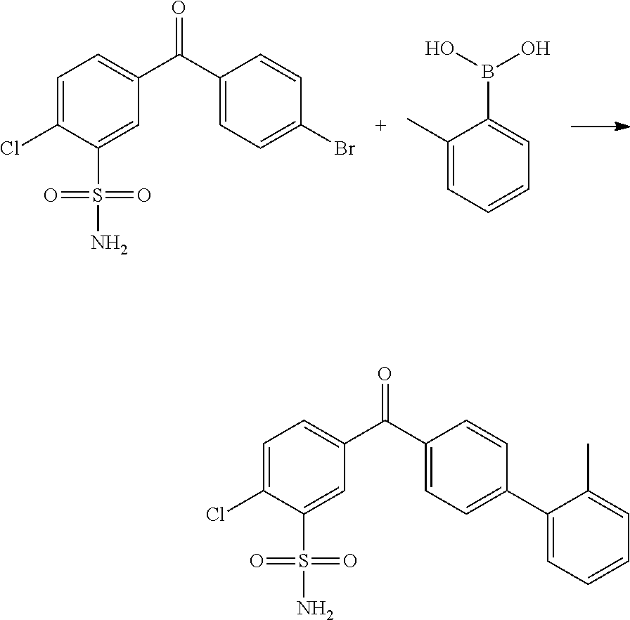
C1=C(Cl)C(S(=O)(=O)N)=CC(C(C2=CC=C(Br)C=C2)=O)=C1.C1(C)=CC=CC=C1B(O)O.C1=C(Cl)C(S(=O)(=O)N)=CC(C(C2=CC=C(C3=CC=CC=C3C)C=C2)=O)=C1
